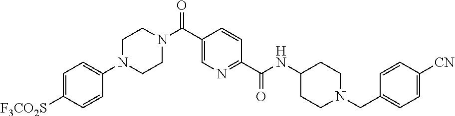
C1=C(N2CCN(C(C3=CN=C(C(NC4CCN(CC5=CC=C([CN])C=C5)CC4)=O)C=C3)=O)CC2)C=CC([F3CO2S])=C1
